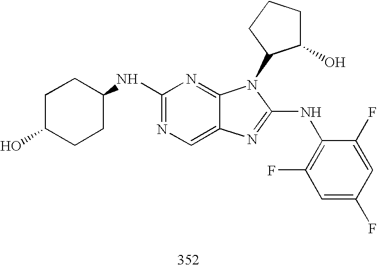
C1(NC2CCC(O)CC2)=NC=C2C(=N1)N(C1C(O)CCC1)C(NC1=C(F)C=C(F)C=C1F)=N2
